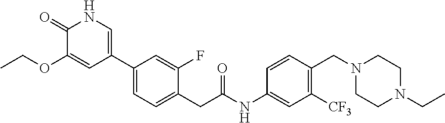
C1(C2=CNC(=O)C(OCC)=C2)=CC=C(CC(NC2=CC([CF3])=C(CN3CCN(CC)CC3)C=C2)=O)C(F)=C1
